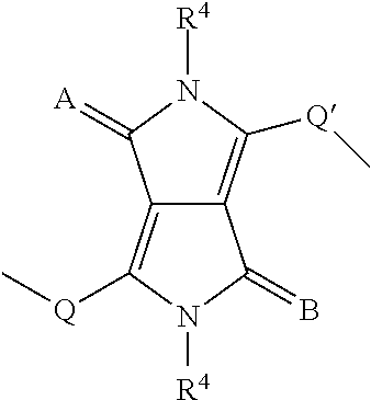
C12=C([Q]C)N([R4])C(=B)C1=C([Q]C)N([R4])C2=[A]
